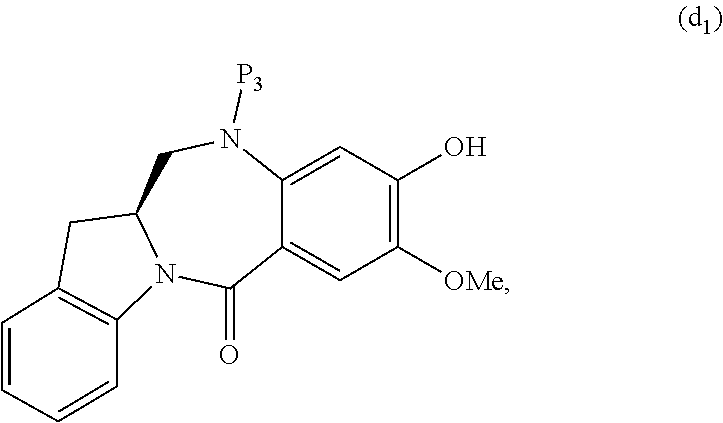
C1([OMe])=C(O)C=C2C(=C1)C(=O)N1C(CN2[P3])CC2=C1C=CC=C2
